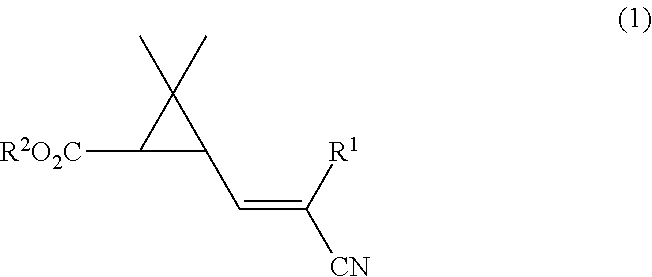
C1([R2O2C])C(C=C([CN])[R1])C1(C)C
